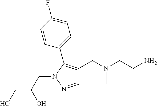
C1=NN(CC(CO)O)C(C2=CC=C(F)C=C2)=C1CN(CCN)C
